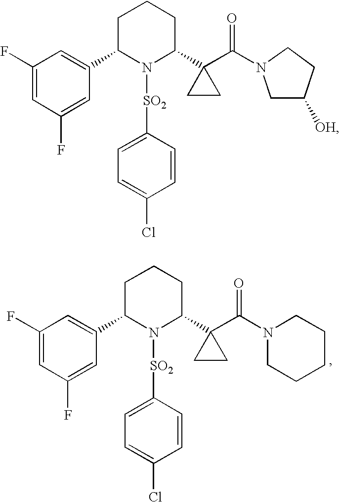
C1(F)=CC(F)=CC(C2N([SO2]C3=CC=C(Cl)C=C3)C(C3(C(N4CCCCC4)=O)CC3)CCC2)=C1.C1(F)=CC(F)=CC(C2N([SO2]C3=CC=C(Cl)C=C3)C(C3(C(=O)N4CC([OH])CC4)CC3)CCC2)=C1
